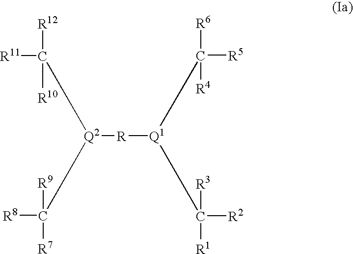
[R11]C([R12])([R10])[Q2]([R][Q1](C([R6])([R4])[R5])C([R3])([R1])[R2])C([R9])([R7])[R8]
